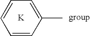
C1=CC=C(C)C=C1.[K]
